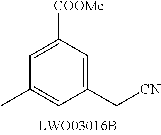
C1([COOMe])=CC(C)=CC(C[CN])=C1
